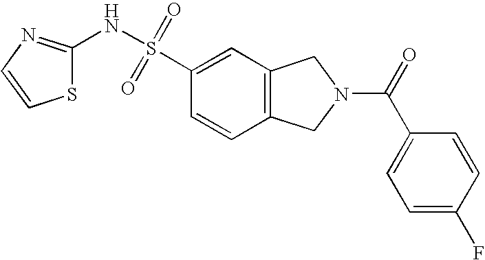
C1(NS(C2=CC3=C(C=C2)CN(C(=O)C2=CC=C(F)C=C2)C3)(=O)=O)=NC=CS1
